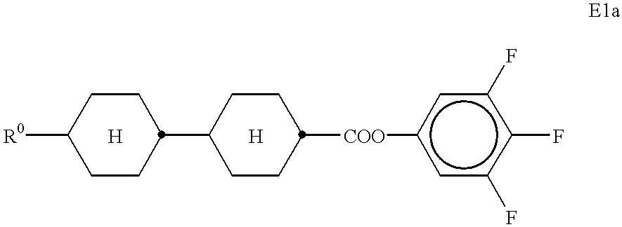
C1(C2CCC([R0])CC2)CCC([COO]c2cc(F)c(F)c(F)c2)CC1.[H].[H]
